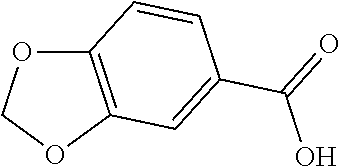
C12=C(OCO1)C=C(C(=O)O)C=C2
